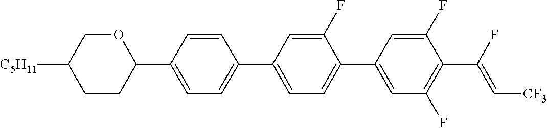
C1CC(C2=CC=C(C3=CC=C(C4=CC(F)=C(C(F)=C[CF3])C(F)=C4)C(F)=C3)C=C2)OCC1[C5H11]
